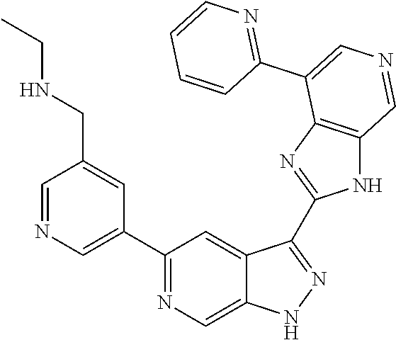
C1(C2=CN=CC(CNCC)=C2)=NC=C2C(=C1)C(C1=NC3=C(N1)C=NC=C3C1=NC=CC=C1)=NN2
